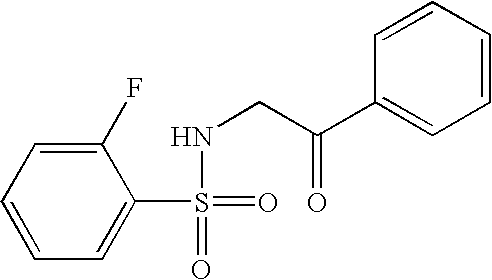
C1=CC=C(F)C(S(=O)(=O)NCC(=O)C2=CC=CC=C2)=C1
